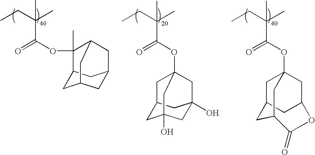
CCC(C)(C)C(OC1(C)C2CC3CC(CC1C3)C2)=O.CCC(C)(C)C(OC12CC3CC(O)(CC(O)(C3)C1)C2)=O.CCC(C)(C)C(OC12CC3CC(C1)OC(=O)C(C2)C3)=O
